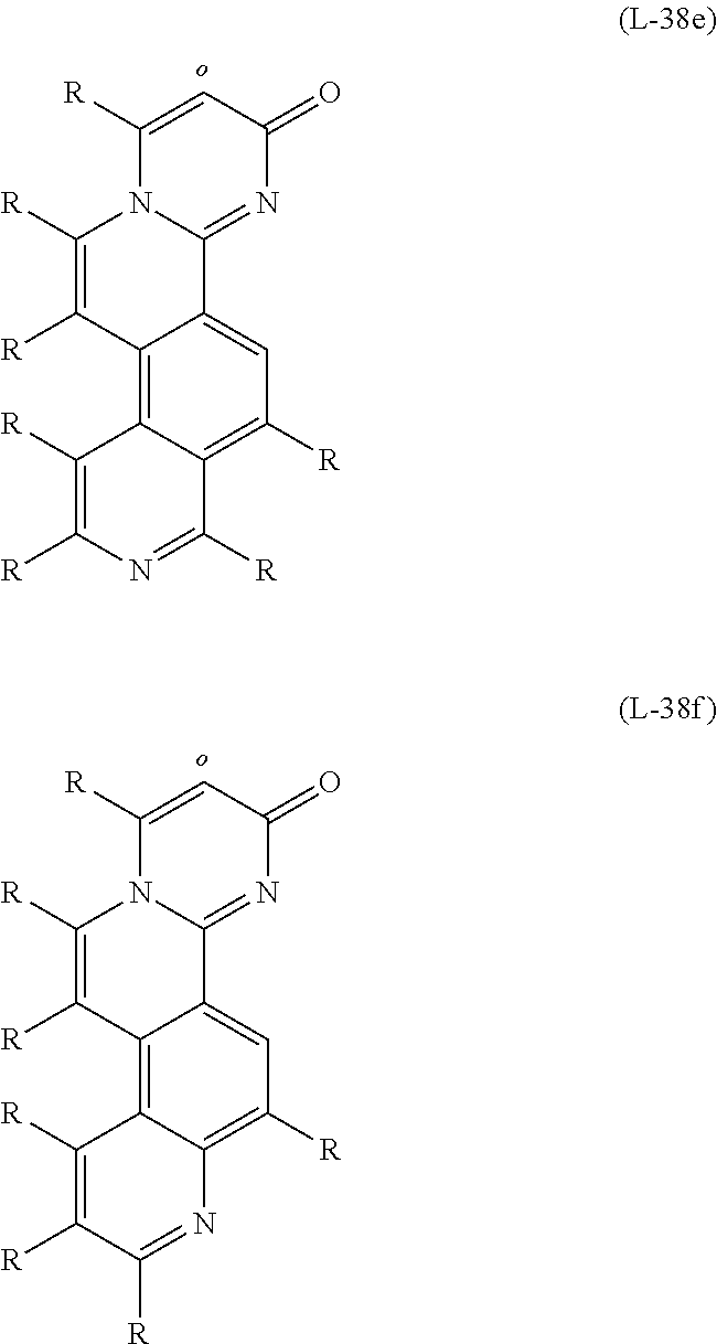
C1([R])=C([R])N=C([R])C2=C([R])C=C3C(=C12)C([R])=C([R])N1C3=NC(=O)C=C1[R].C1([R])=C([R])C([R])=NC2=C([R])C=C3C(=C12)C([R])=C([R])N1C3=NC(=O)C=C1[R]
